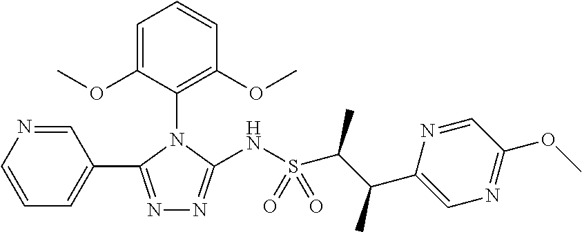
C1=CN=CC(C2=NN=C(NS(C(C(C)C3=CN=C(OC)C=N3)C)(=O)=O)N2C2=C(OC)C=CC=C2OC)=C1
